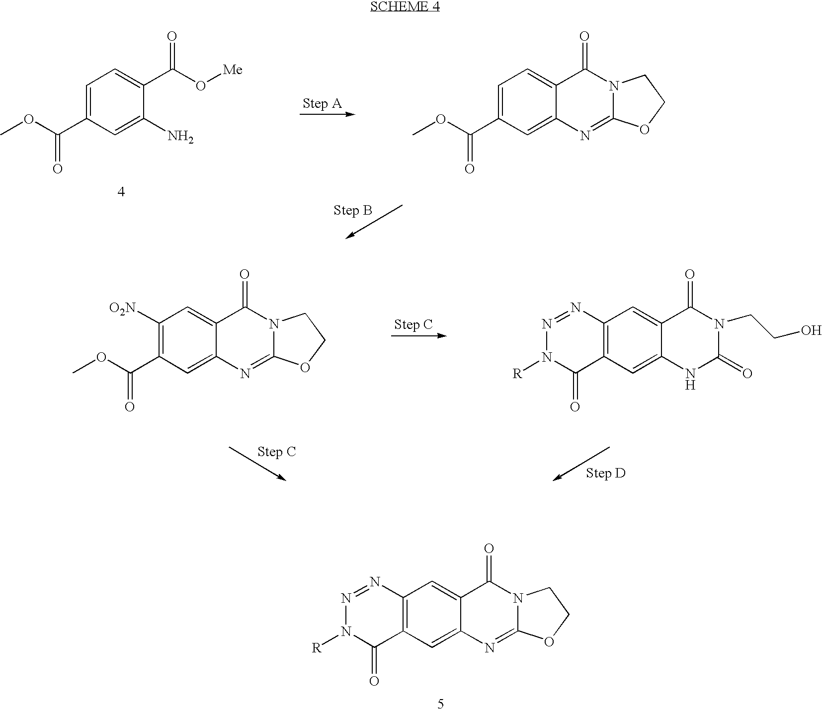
COC(C1=CC=C(C(O[Me])=O)C(N)=C1)=O.COC(C1=CC=C2C(=C1)N=C1N(C2=O)CCO1)=O.C12=C(C=C3C(=C1)NC(=O)N(CCO)C3=O)N=NN([R])C2=O.COC(C1=C([O2N])C=C2C(=C1)N=C1N(C2=O)CCO1)=O.C12=C(C=C3C(=C1)N=C1N(C3=O)CCO1)N=NN([R])C2=O
